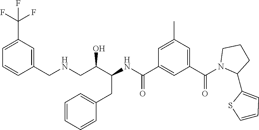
C1(CNCC(C(CC2=CC=CC=C2)NC(C2=CC(C(N3C(C4=CC=CS4)CCC3)=O)=CC(C)=C2)=O)O)=CC(C(F)(F)F)=CC=C1
